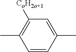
C1=CC(C)=CC([CoH2o+1])=C1C
